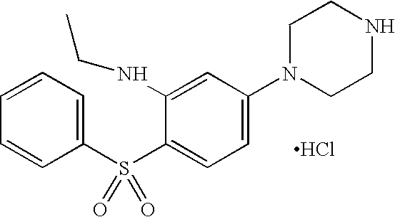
Cl.C1(S(C2=CC=C(N3CCNCC3)C=C2NCC)(=O)=O)=CC=CC=C1
